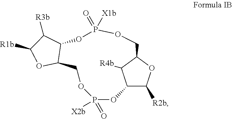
P1(=O)([X2b])OC2C([R2b])OC(C2[R4b])COP([X1b])(=O)OC2C(OC([R1b])C2[R3b])CO1
